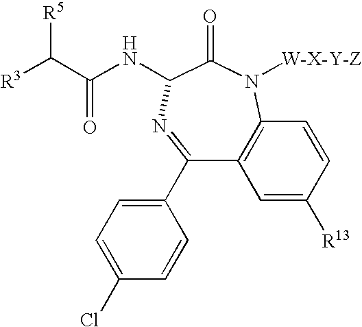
[R5]C(C(NC1C(=O)N([W-X-Y-Z])C2=C(C(C3=CC=C(Cl)C=C3)=N1)C=C([R13])C=C2)=O)[R3]
